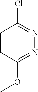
C1=CC(OC)=NN=C1Cl
